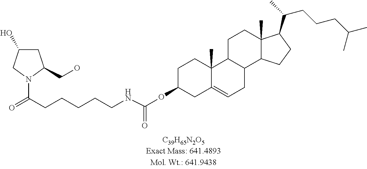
C1C(O)CN(C(=O)CCCCCNC(OC2CC3=CCC4C(C3(C)CC2)CCC2(C)C4CCC2C(C)CCCC(C)C)=O)C1CO
